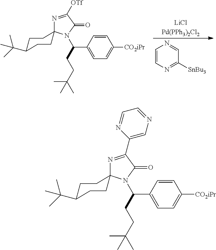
C1=CN=C([SnBu3])C=N1.C(C1=CC=C([CO2iPr])C=C1)(CCC(C)(C)C)N1C(=O)C([OTf])=NC12CCC(C(C)(C)C)CC2.C(C1=CC=C([CO2iPr])C=C1)(CCC(C)(C)C)N1C(=O)C(C2=CN=CC=N2)=NC12CCC(C(C)(C)C)CC2
